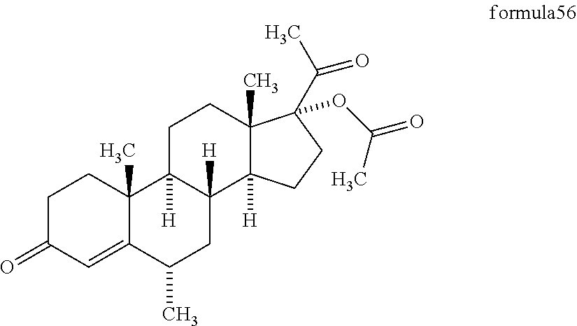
C12([H])C3([H])C(C)(CCC1([H])C1(C)C(=CC(=O)CC1)C(C)C2)C(C(C)=O)(OC(=O)C)CC3
